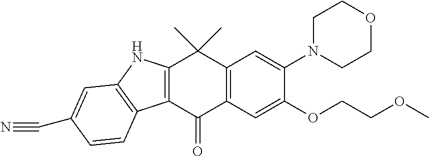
C12=C(C(=O)C3=C(C1(C)C)C=C(N1CCOCC1)C(OCCOC)=C3)C1=C(N2)C=C(C#N)C=C1
